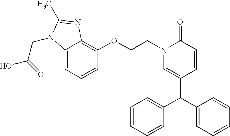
C1(OCCN2C(=O)C=CC(C(C3=CC=CC=C3)C3=CC=CC=C3)=C2)=C2C(=CC=C1)N(CC(=O)O)C(C)=N2
